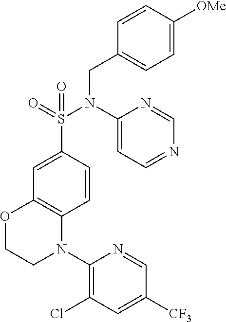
C1=CC(S(N(C2=CC=NC=N2)CC2=CC=C([OMe])C=C2)(=O)=O)=CC2=C1N(C1=C(Cl)C=C([CF3])C=N1)CCO2
